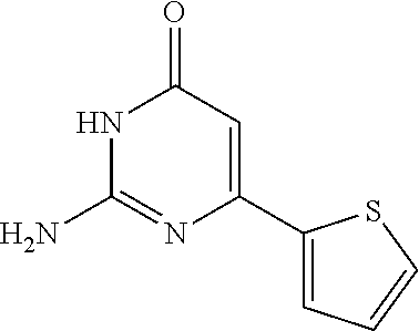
O=C1NC(N)=NC(C2=CC=CS2)=C1
